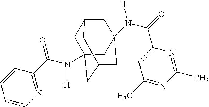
C1C2(N([H])C(C3=NC=CC=C3)=O)CC3CC(N(C(=O)C4=CC(C)=NC(C)=N4)[H])(CC1C3)C2
